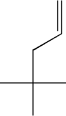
C=CCC(C)(C)C
